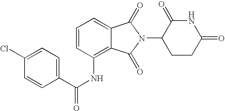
C1=CC=C2C(=C1NC(C1=CC=C(Cl)C=C1)=O)C(=O)N(C1CCC(=O)NC1=O)C2=O
